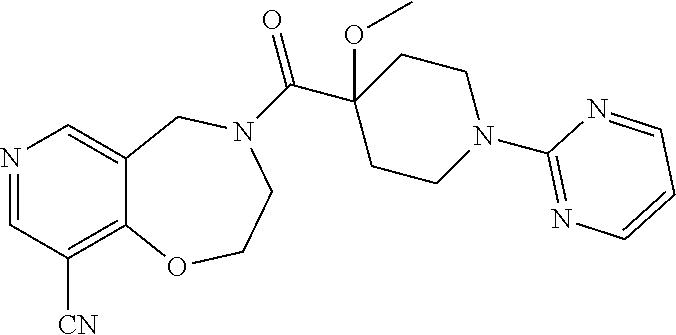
N1=CC([CN])=C2C(=C1)CN(C(C1(OC)CCN(C3=NC=CC=N3)CC1)=O)CCO2
